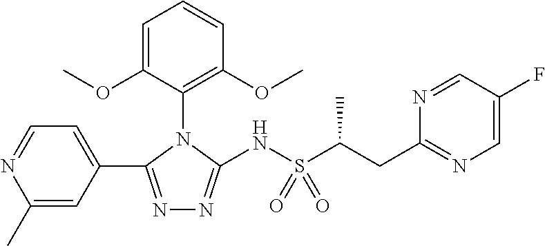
N1=C(C2=CC=NC(C)=C2)N(C2=C(OC)C=CC=C2OC)C(NS(C(C)CC2=NC=C(F)C=N2)(=O)=O)=N1
